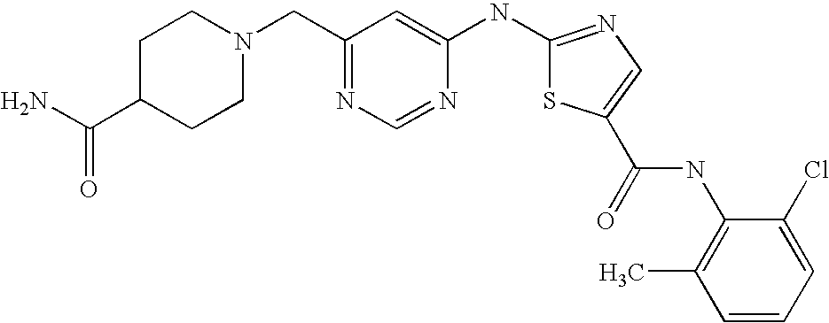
C1(CN2CCC(C(N)=O)CC2)=NC=NC(NC2=NC=C(C(=O)NC3=C(C)C=CC=C3Cl)S2)=C1
